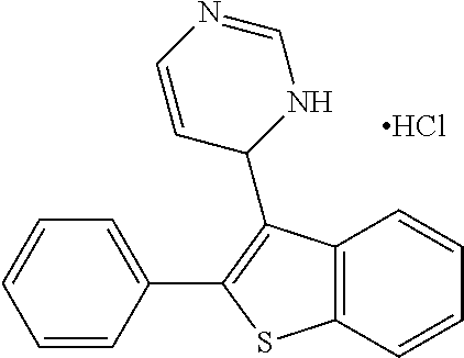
C12=C(C=CC=C1)SC(C1=CC=CC=C1)=C2C1NC=NC=C1.Cl
